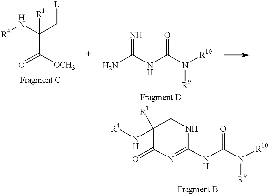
[R4]NC(C[L])([R1])C(=O)[OCH3].NC(NC(N([R10])[R9])=O)=N.C1(N[R4])([R1])C(=O)N=C(NC(N([R10])[R9])=O)NC1
